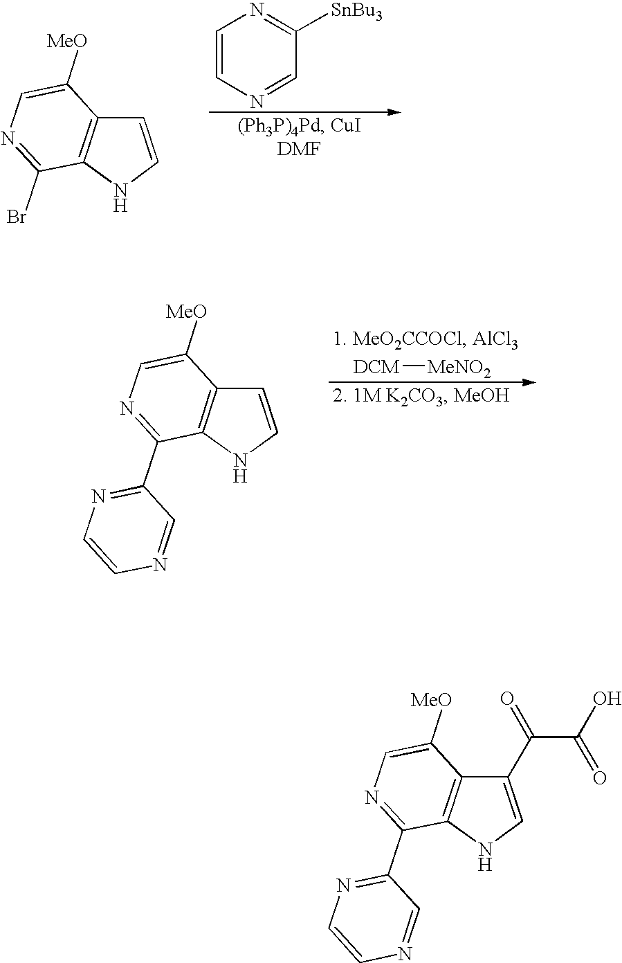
C1=CNC2=C1C([MeO])=CN=C2Br.C1=CN=CC([SnBu3])=N1.[DCM][MeNO2].C1=CNC2=C1C([MeO])=CN=C2C1=NC=CN=C1.C1(C(C(O)=O)=O)=CNC2=C1C([MeO])=CN=C2C1=NC=CN=C1
